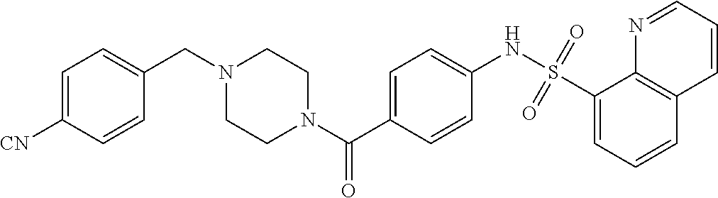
C(N1CCN(C(C2=CC=C(NS(C3=CC=CC4=C3N=CC=C4)(=O)=O)C=C2)=O)CC1)C1=CC=C([CN])C=C1
